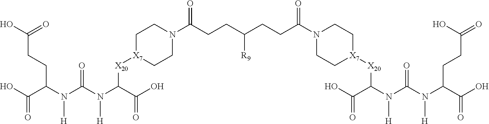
OC(C(N(C(N(C(C(O)=O)[X20][X7]1CCN(C(=O)CCC(CCC(N2CC[X7]([X20]C(N(C(N(C(C(O)=O)CCC(O)=O)[H])=O)[H])C(O)=O)CC2)=O)[R9])CC1)[H])=O)[H])CCC(O)=O)=O
